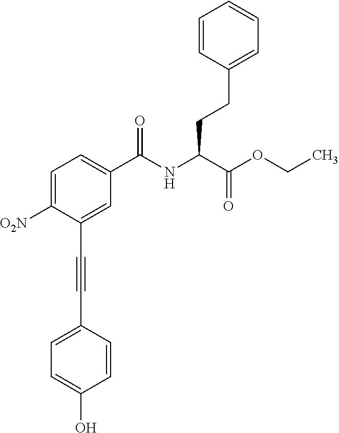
C1=C([O2N])C(C#CC2=CC=C(O)C=C2)=CC(C(NC(C(OCC)=O)CCC2=CC=CC=C2)=O)=C1
